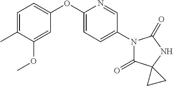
C1=C(OC2=CC=C(C)C(OC)=C2)N=CC(N2C(=O)C3(NC2=O)CC3)=C1
